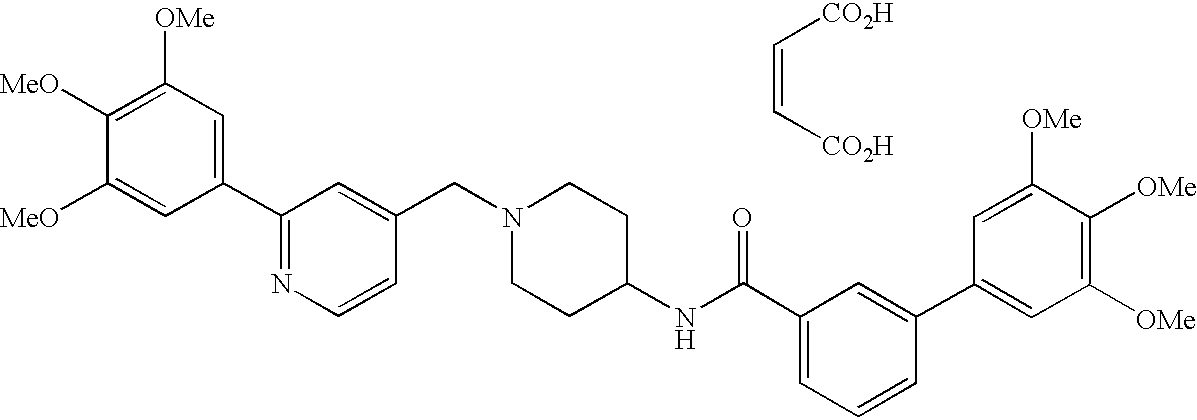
C1=C(C(NC2CCN(CC3=CC(C4=CC([OMe])=C([MeO])C([MeO])=C4)=NC=C3)CC2)=O)C=C(C2=CC([OMe])=C([OMe])C([OMe])=C2)C=C1.C(=C[CO2H])[CO2H]
